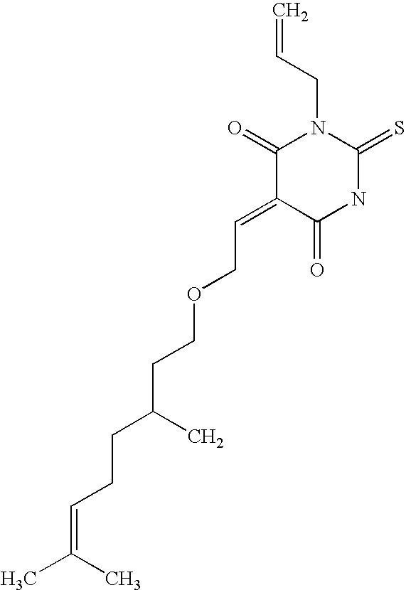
C=CCN1C(=O)C(=CCOCCC(CCC=C(C)C)C)C(=O)NC1=S
